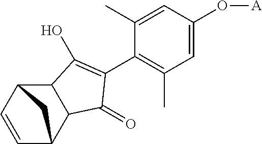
C12C3C=CC(C1C(=O)C(C1=C(C)C=C(O[A])C=C1C)=C2O)C3
